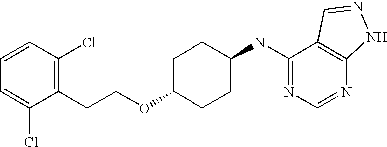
C1=CC(Cl)=C(CCOC2CCC(NC3=NC=NC4=C3C=NN4)CC2)C(Cl)=C1
